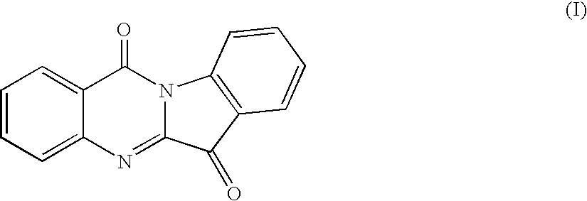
C1=CC=C2C(=C1)N=C1N(C2=O)C2=C(C1=O)C=CC=C2
